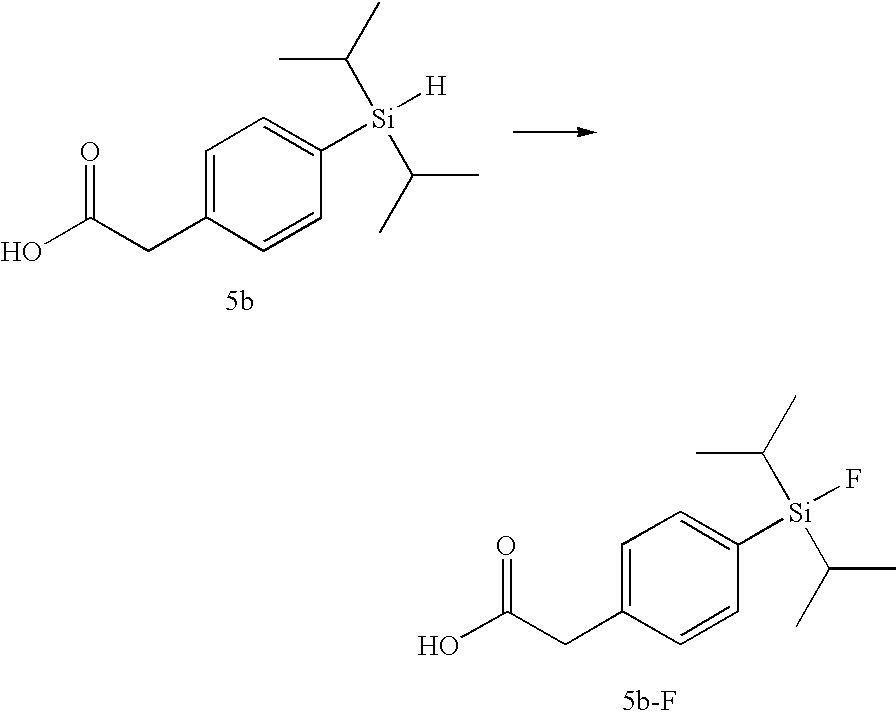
C1=C(CC(O)=O)C=CC([Si](C(C)C)(C(C)C)F)=C1.C1=C(CC(O)=O)C=CC([Si](C(C)C)(C(C)C)[H])=C1
